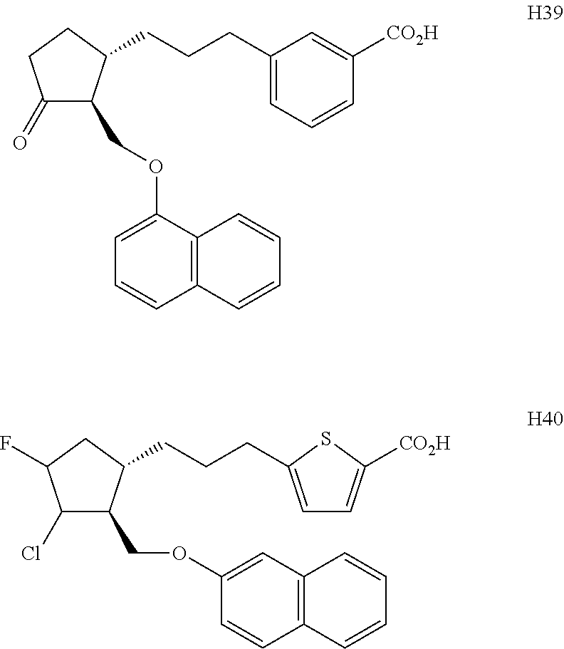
C1(=O)C(COC2=CC=CC3=C2C=CC=C3)C(CCCC2=CC=CC([CO2H])=C2)CC1.C1(Cl)C(COC2=CC3=C(C=C2)C=CC=C3)C(CCCC2=CC=C([CO2H])S2)CC1F
